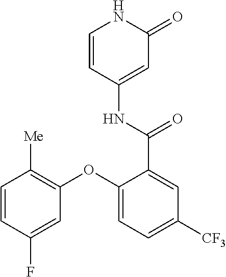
C1=CC(NC(C2=CC([CF3])=CC=C2OC2=C([Me])C=CC(F)=C2)=O)=CC(=O)N1
